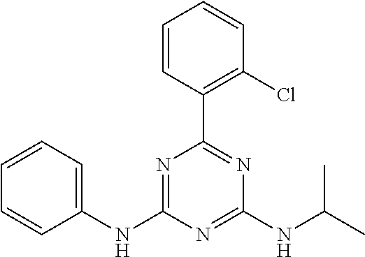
C1=CC(C2=NC(NC(C)C)=NC(NC3=CC=CC=C3)=N2)=C(Cl)C=C1
